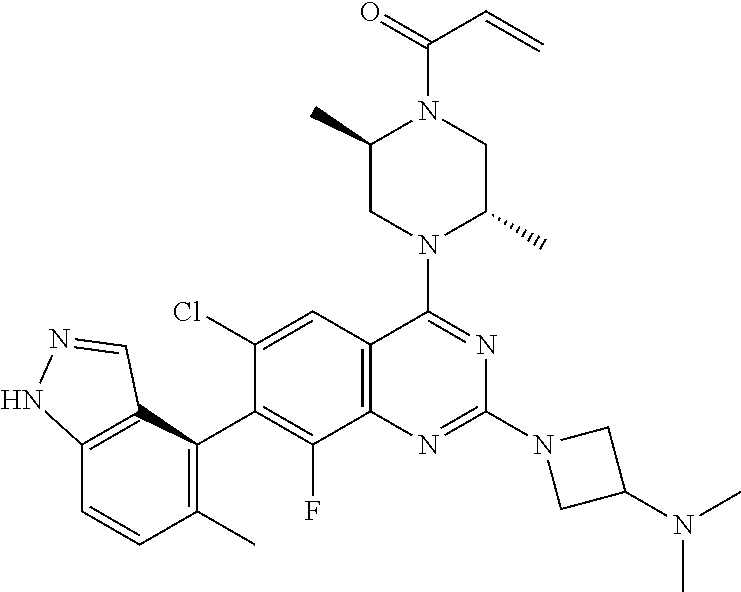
CN(C)C1CN(C2=NC3=C(C=C(Cl)C(C4=C(C)C=CC5=C4C=NN5)=C3F)C(N3CC(C)N(C(C=C)=O)CC3C)=N2)C1
